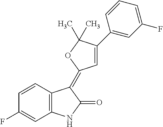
C1=CC(F)=CC2=C1C(=C1C=C(C3=CC(F)=CC=C3)C(C)(C)O1)C(=O)N2
